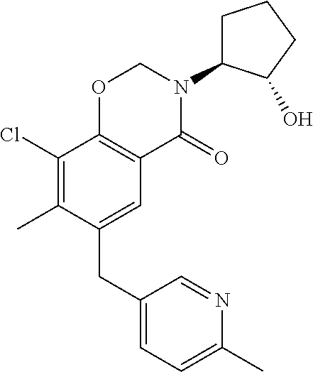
C1(CC2=CC3=C(C(Cl)=C2C)OCN(C2CCCC2O)C3=O)=CC=C(C)N=C1
